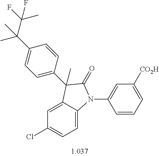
C1=C2C(=CC=C1Cl)N(C1=CC([CO2H])=CC=C1)C(=O)C2(C1=CC=C(C(C)(C(F)(C)F)C)C=C1)C
